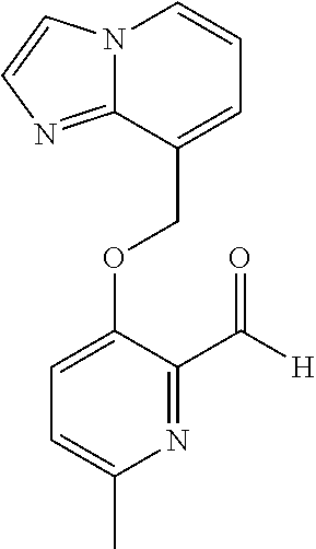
C(OC1=CC=C(C)N=C1C([H])=O)C1=CC=CN2C1=NC=C2
